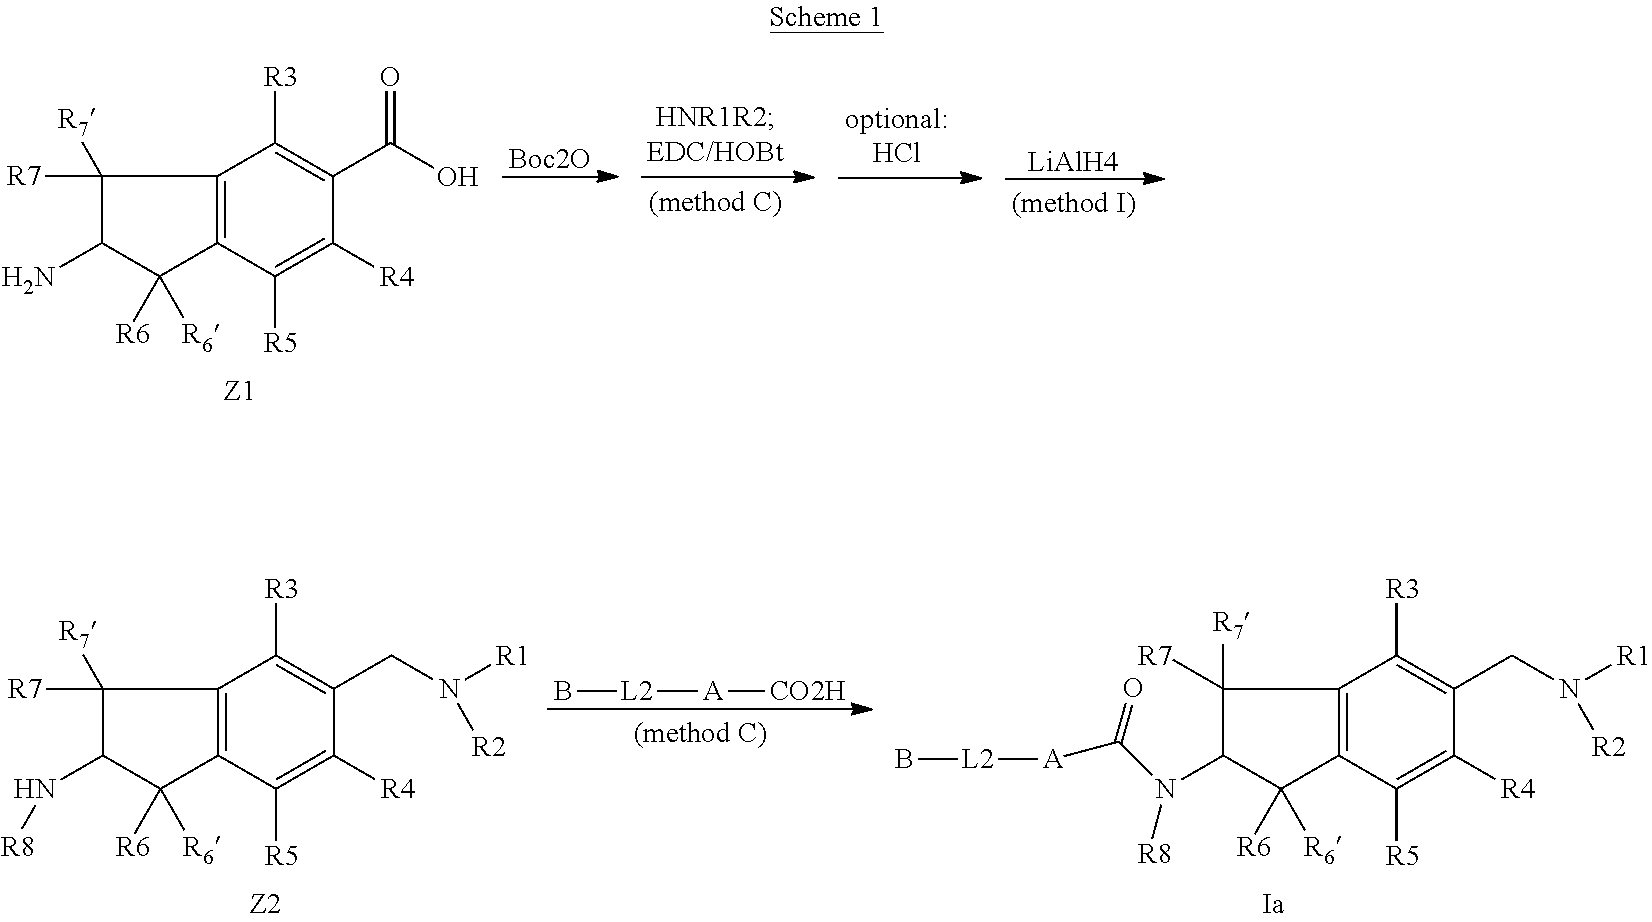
[Boc2O].C1([R7])([R7])C(N)C([R6])([R6])C2=C1C([R3])=C(C(O)=O)C([R4])=C2[R5].[LiAlH4].C1([R7])([R7])C(N[R8])C([R6])([R6])C2=C1C([R3])=C(CN([R1])[R2])C([R4])=C2[R5].B[L2][A][CO2H].C1([R7])([R7])C(N([R8])C([A][L2]B)=O)C([R6])([R6])C2=C1C([R3])=C(CN([R1])[R2])C([R4])=C2[R5]
